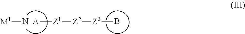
B[Z3][Z2][Z1][A].N[M1]
